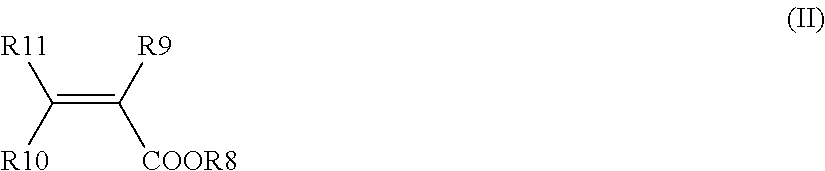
C(=C([R9])[COOR8])([R10])[R11]
